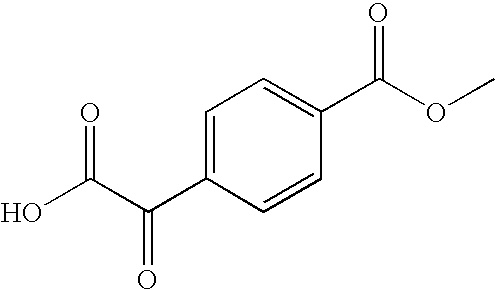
OC(C(C1=CC=C(C(OC)=O)C=C1)=O)=O
